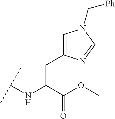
C(C(C(OC)=O)NC(C)C)C1=CN(C[Ph])C=N1
